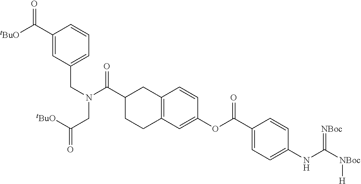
O(C(C1=CC=C(NC([NBoc][H])=[NBoc])C=C1)=O)C1=CC2=C(C=C1)CC(C(N(CC([tBuO])=O)CC1=CC=CC(C([tBuO])=O)=C1)=O)CC2
